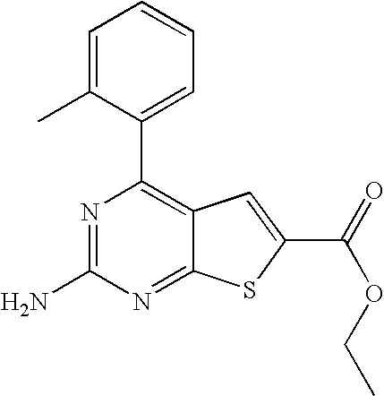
N1=C(N)N=C2C(=C1C1=CC=CC=C1C)C=C(C(=O)OCC)S2
